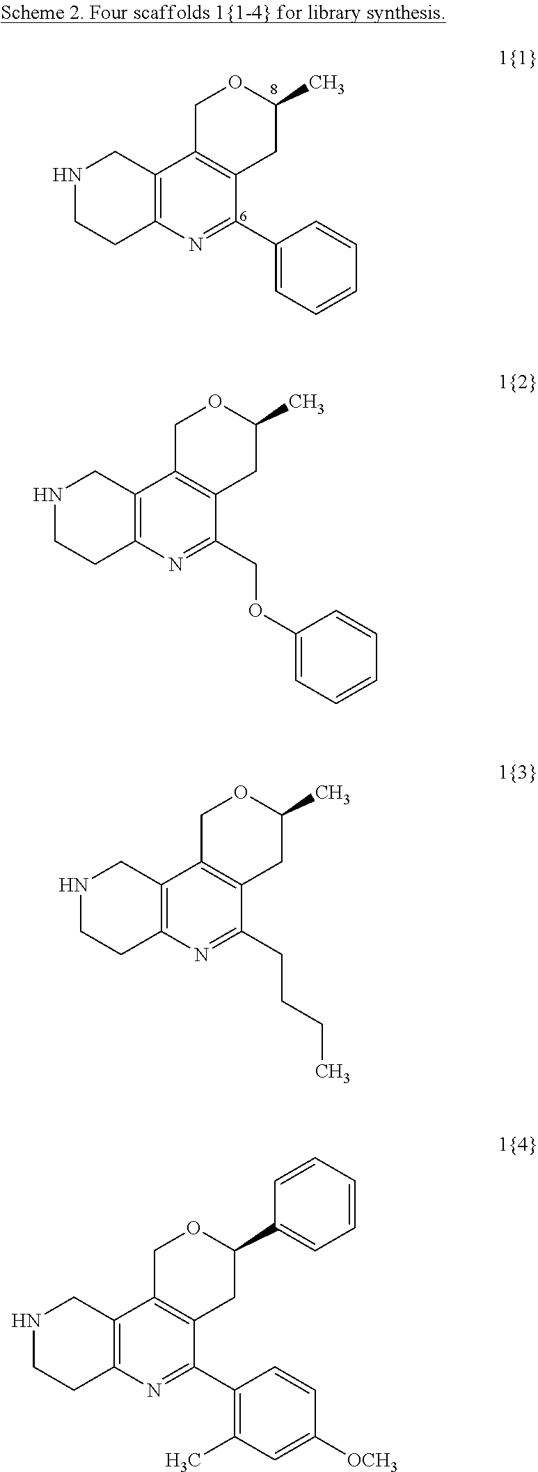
N1CCC2=C(C1)C1=C(C(C3=CC=CC=C3)=N2)CC(C)OC1.N1CCC2=C(C1)C1=C(C(COC3=CC=CC=C3)=N2)CC(C)OC1.N1CCC2=C(C1)C1=C(C(CCCC)=N2)CC(C)OC1.N1CCC2=C(C1)C1=C(C(C3=C(C)C=C([OCH3])C=C3)=N2)CC(C2=CC=CC=C2)OC1
